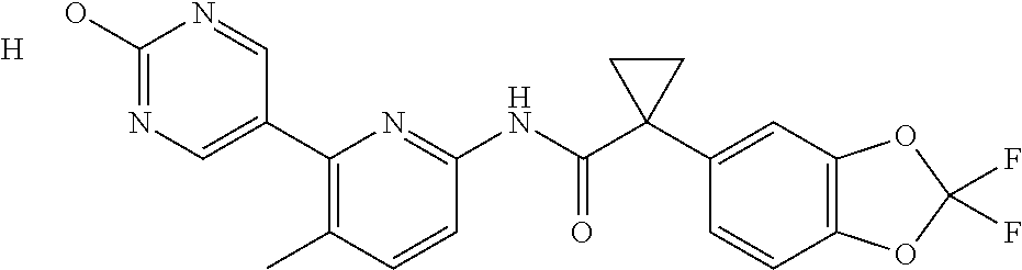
C1(C2=CN=C(O)N=C2)=C(C)C=CC(NC(C2(C3=CC4=C(C=C3)OC(F)(F)O4)CC2)=O)=N1.[H]
